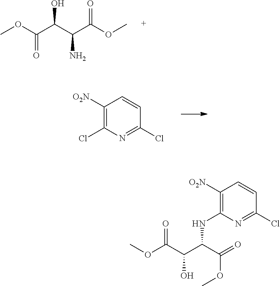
OC(C(C(OC)=O)N)C(OC)=O.C1([O2N])=C(Cl)N=C(Cl)C=C1.C1([O2N])=C(NC(C(O)C(OC)=O)C(=O)OC)N=C(Cl)C=C1
